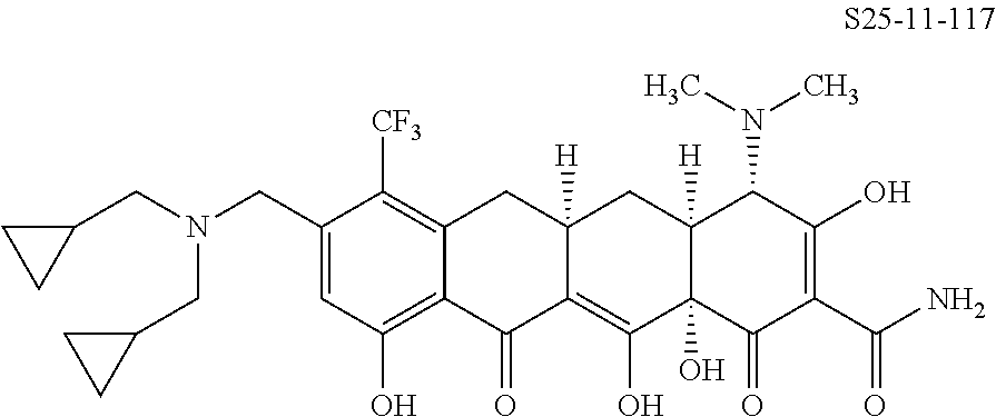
C1(CN(CC2CC2)CC2CC2)=CC(O)=C2C(=C1[CF3])CC1([H])C(=C(O)C3(O)C([H])(C1)C(N(C)C)C(O)=C(C(N)=O)C3=O)C2=O
